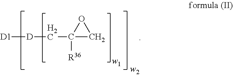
[D1][D]CC1([R36])CO1
